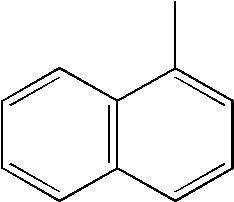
C12=C(C=CC=C1)C(C)=CC=C2
